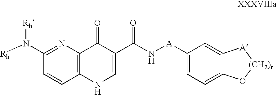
[Rh]N(C1=NC2=C(C=C1)NC=C(C(N[A]C1=CC=C3C(=C1)[A][(CH2)r]O3)=O)C2=O)[Rh]
